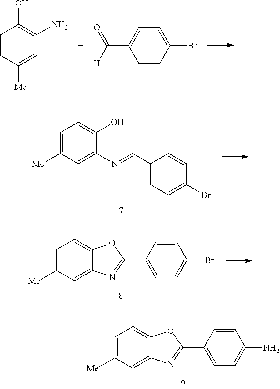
C1=CC([Me])=CC(N)=C1O.C1=CC(Br)=CC=C1C([H])=O.C1=C(C2=NC3=CC([Me])=CC=C3O2)C=CC(Br)=C1.C1=C(C2=NC3=CC([Me])=CC=C3O2)C=CC(N)=C1.C1=C([Me])C=C(N=CC2=CC=C(Br)C=C2)C(O)=C1
